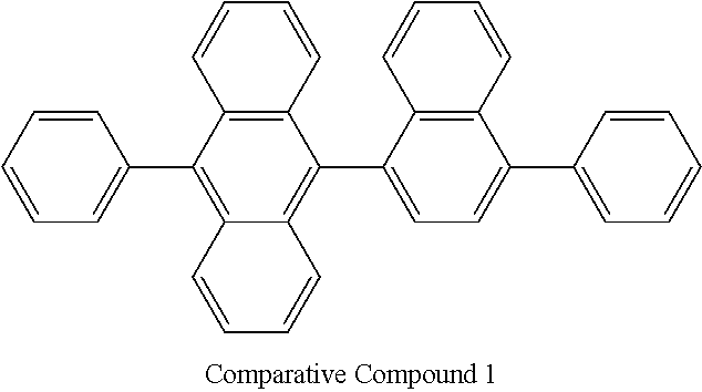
C1=CC=CC2=C1C(C1=CC=CC=C1)=C1C(=C2C2=CC=C(C3=CC=CC=C3)C3=C2C=CC=C3)C=CC=C1
